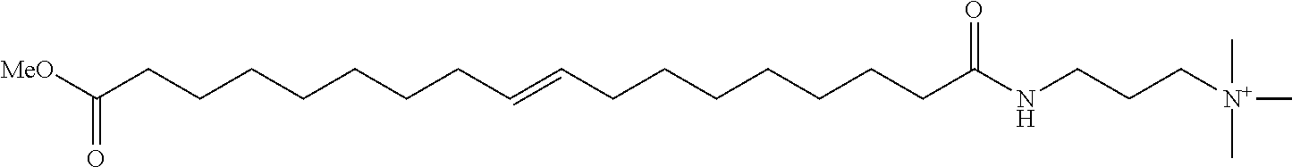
C(CCCCCCCC=CCCCCCCCC(NCCC[N+](C)(C)C)=O)([MeO])=O
